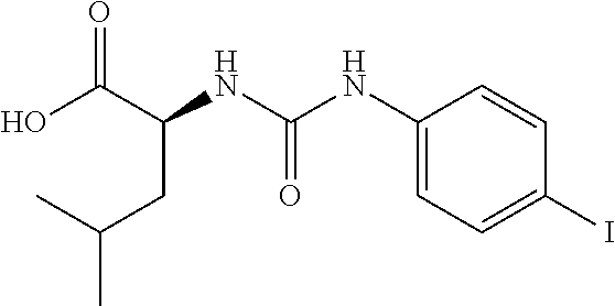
C(C)(CC(NC(=O)NC1=CC=C(I)C=C1)C(O)=O)C
